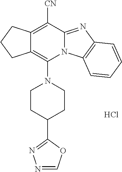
Cl.C12=C(N3CCC(C4=NN=CO4)CC3)N3C(=NC4=C3C=CC=C4)C([CN])=C1CCC2
